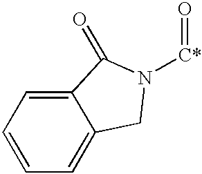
C1=CC=C2C(=C1)CN([C*]=O)C2=O
